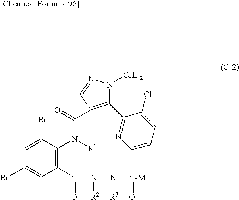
C1(C2=NC=CC=C2Cl)=C(C(=O)N([R1])C2=C(C(=O)N([R2])N([R3])[C-M]=O)C=C(Br)C=C2Br)C=NN1[CHF2]
